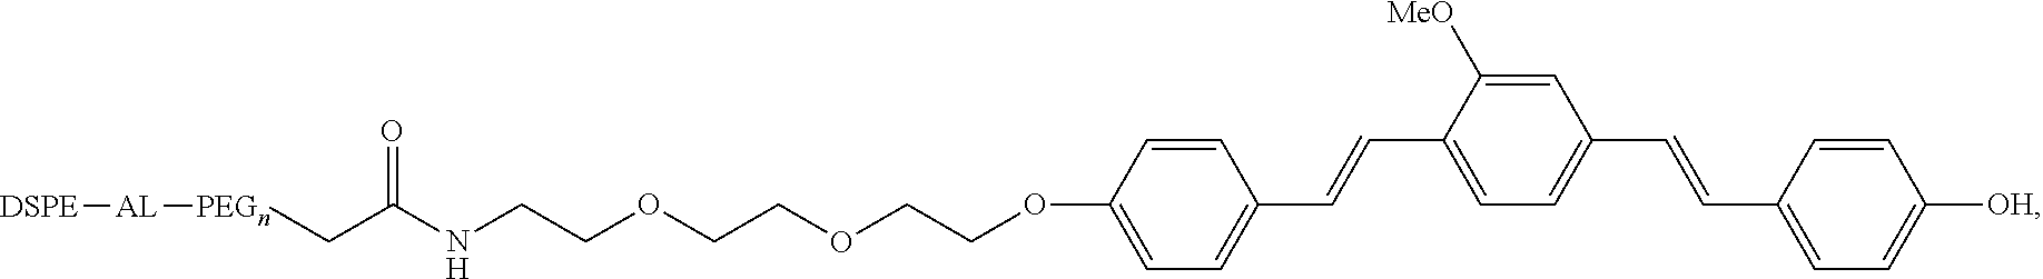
C1=C(OCCOCCOCCNC(C[PEGn][AL][DSPE])=O)C=CC(C=CC2=CC=C(C=CC3=CC=C([OH])C=C3)C=C2[MeO])=C1
